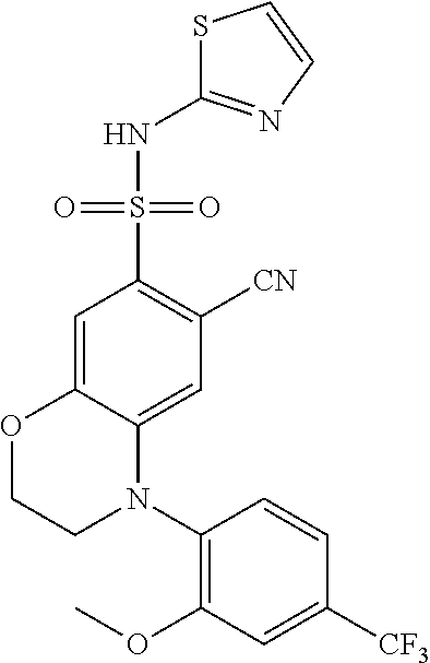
C1=C2C(=CC([CN])=C1S(=O)(=O)NC1=NC=CS1)N(C1=C(OC)C=C([CF3])C=C1)CCO2
